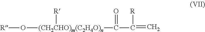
O([(CH2CHO)m(C2H4O)n](C(C(=C)[R])=O)[R])[R]
